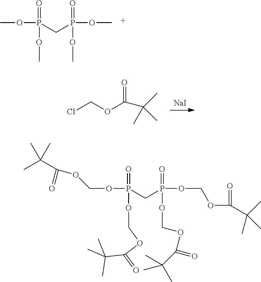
COP(=O)(OC)CP(OC)(=O)OC.[NaI].O=C(C(C)(C)C)OCCl.C(OP(=O)(OCOC(=O)C(C)(C)C)CP(OCOC(C(C)(C)C)=O)(=O)OCOC(=O)C(C)(C)C)OC(=O)C(C)(C)C
